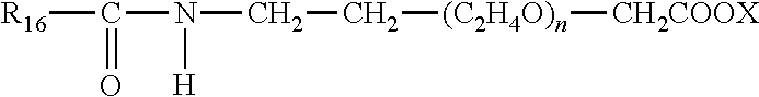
[R16]C(N(CC[(C2H4O)n][CH2COOX])[H])=O
